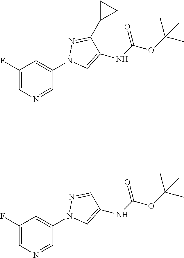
C1(F)=CN=CC(N2C=C(NC(=O)OC(C)(C)C)C(C3CC3)=N2)=C1.C1(F)=CN=CC(N2C=C(NC(=O)OC(C)(C)C)C=N2)=C1
